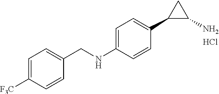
C1=C(NCC2=CC=C([F3C])C=C2)C=CC(C2C(N)C2)=C1.Cl
